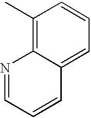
C1(C)=C2C(=CC=C1)C=CC=N2
